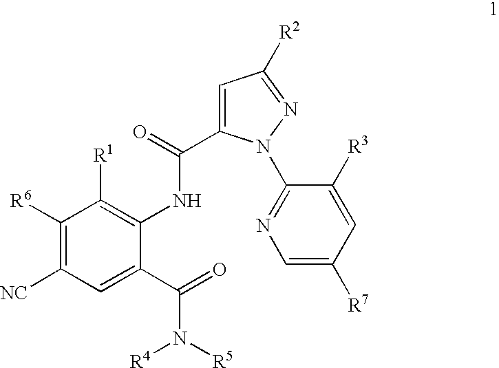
C1([R6])=C([NC])C=C(C(=O)N([R5])[R4])C(NC(C2=CC([R2])=NN2C2=NC=C([R7])C=C2[R3])=O)=C1[R1]
